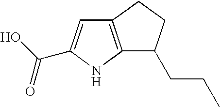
C12=C(CCC1CCC)C=C(C(O)=O)N2
